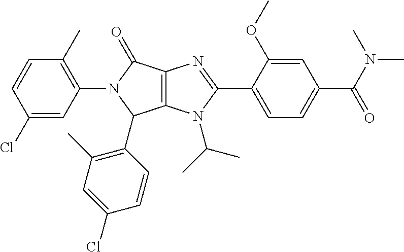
C12=C(N(C(C)C)C(C3=CC=C(C(=O)N(C)C)C=C3OC)=N1)C(C1=C(C)C=C(Cl)C=C1)N(C1=C(C)C=CC(Cl)=C1)C2=O
